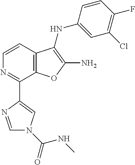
C1=CC2=C(C(C3=CN(C(=O)NC)C=N3)=N1)OC(N)=C2NC1=CC(Cl)=C(F)C=C1
